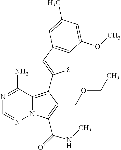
N1=C(N)C2=C(C3=CC4=C(S3)C(OC)=CC(C)=C4)C(COCC)=C(C(NC)=O)N2N=C1
